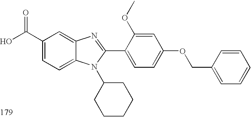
OC(C1=CC=C2C(=C1)N=C(C1=CC=C(OCC3=CC=CC=C3)C=C1OC)N2C1CCCCC1)=O
